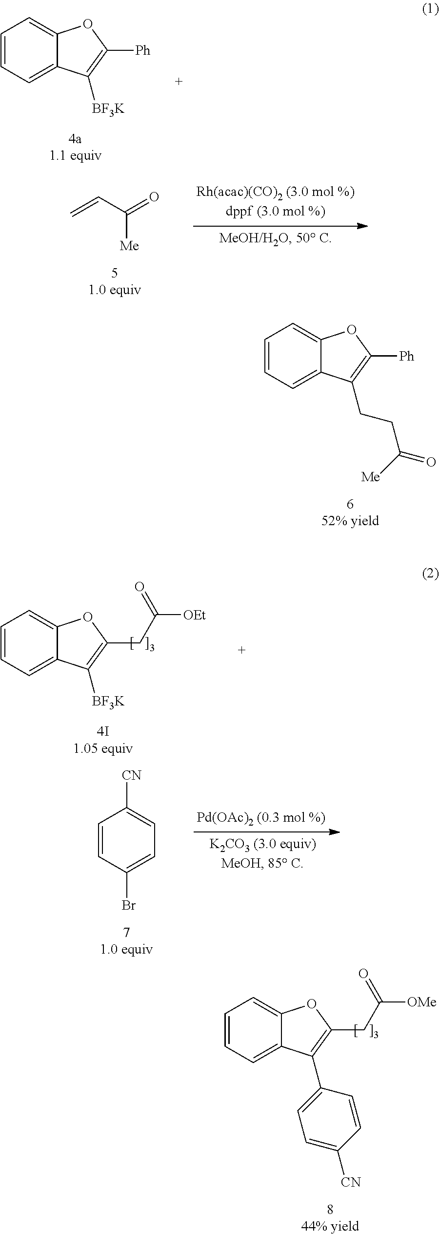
C1=CC=C2C(=C1)OC([Ph])=C2[BF3K].C=CC(=O)[Me].C1=CC=C2C(=C1)OC([Ph])=C2CCC(=O)[Me].C1=CC=C2C(=C1)OC(CC([OEt])=O)=C2[BF3K].C1=CC(Br)=CC=C1[CN].C1=CC=C2C(=C1)OC(CC([OMe])=O)=C2C1=CC=C([CN])C=C1
